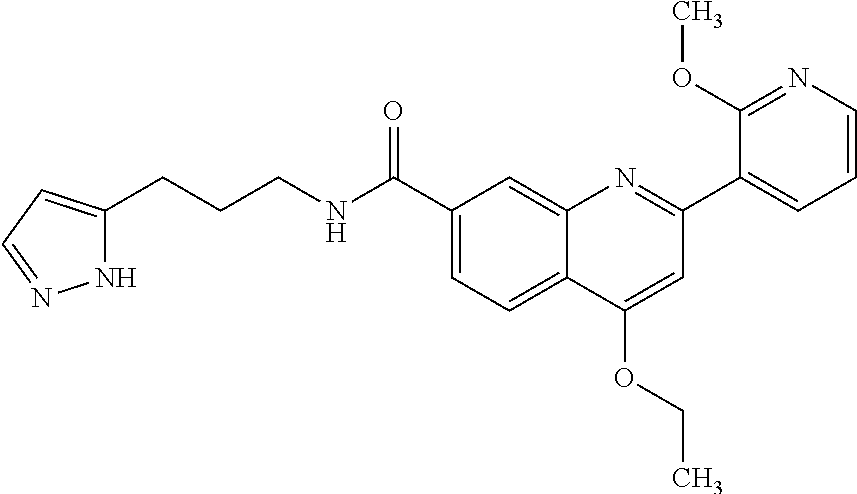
C1(C(NCCCC2=CC=NN2)=O)=CC=C2C(=C1)N=C(C1=CC=CN=C1OC)C=C2OCC
